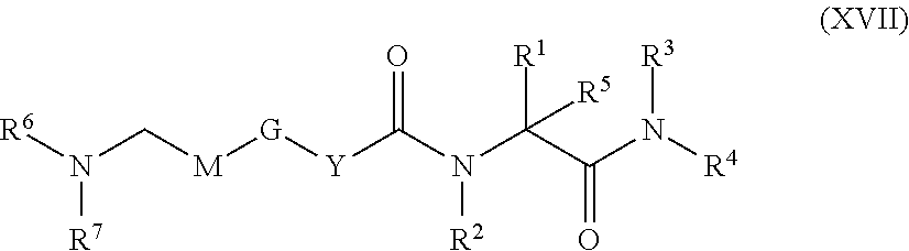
[R6]N(C[M][G][Y]C(N([R2])C([R1])(C(N([R3])[R4])=O)[R5])=O)[R7]
